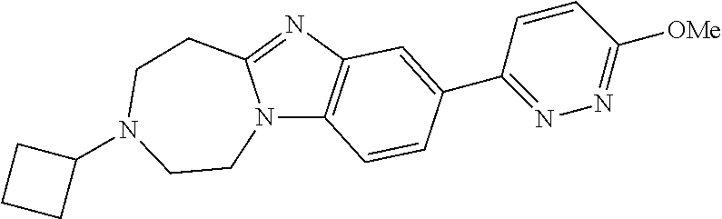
N12C3=C(N=C1CCN(C1CCC1)CC2)C=C(C1=NN=C([OMe])C=C1)C=C3
